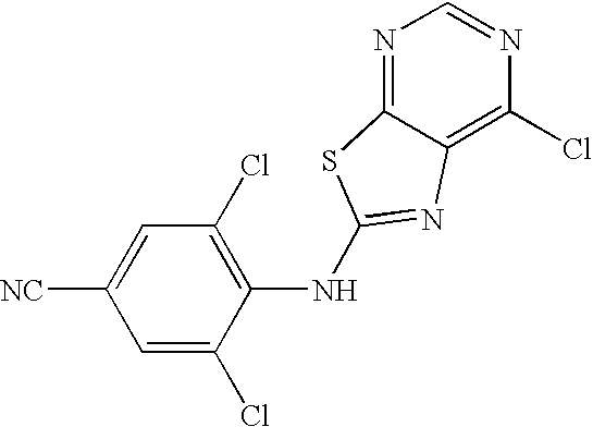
C1(NC2=NC3=C(Cl)N=CN=C3S2)=C(Cl)C=C([NC])C=C1Cl
